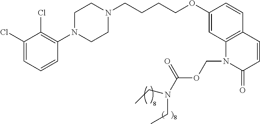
C1(Cl)=CC=CC(N2CCN(CCCCOC3=CC4=C(C=C3)C=CC(=O)N4COC(N(CC)CC)=O)CC2)=C1Cl
